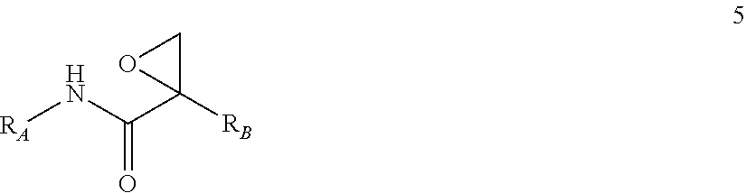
[RA]NC(=O)C1([RB])CO1
